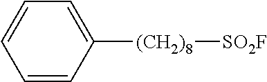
C1=CC([(CH2)8][SO2F])=CC=C1
